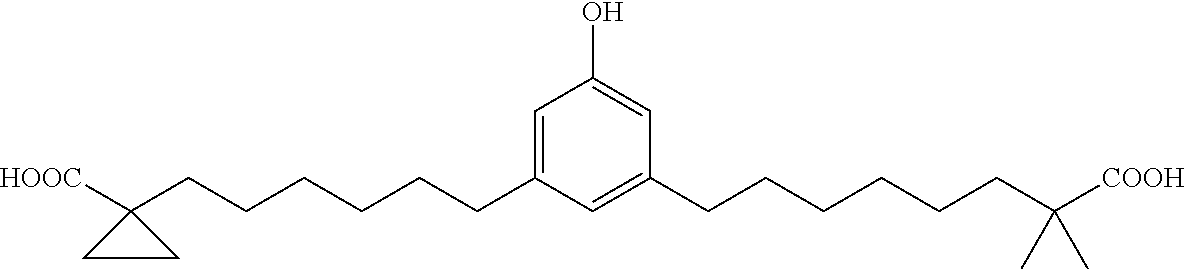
C1=C(CCCCCCC2([HOOC])CC2)C=C(CCCCCCC(C)(C)[COOH])C=C1O
